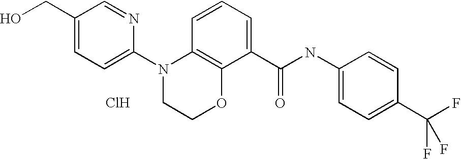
C1(N2CCOC3=C2C=CC=C3C(NC2=CC=C(C(F)(F)F)C=C2)=O)=CC=C(CO)C=N1.Cl
